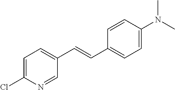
C1=C(Cl)N=CC(C=CC2=CC=C(N(C)C)C=C2)=C1
